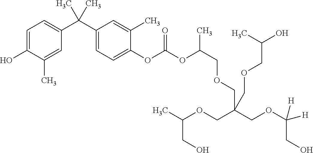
C1=C(O)C(C)=CC(C(C2=CC=C(OC(OC(C)COCC(COC(CO)([H])[H])(COC(CO)C)COCC(O)C)=O)C(C)=C2)(C)C)=C1
